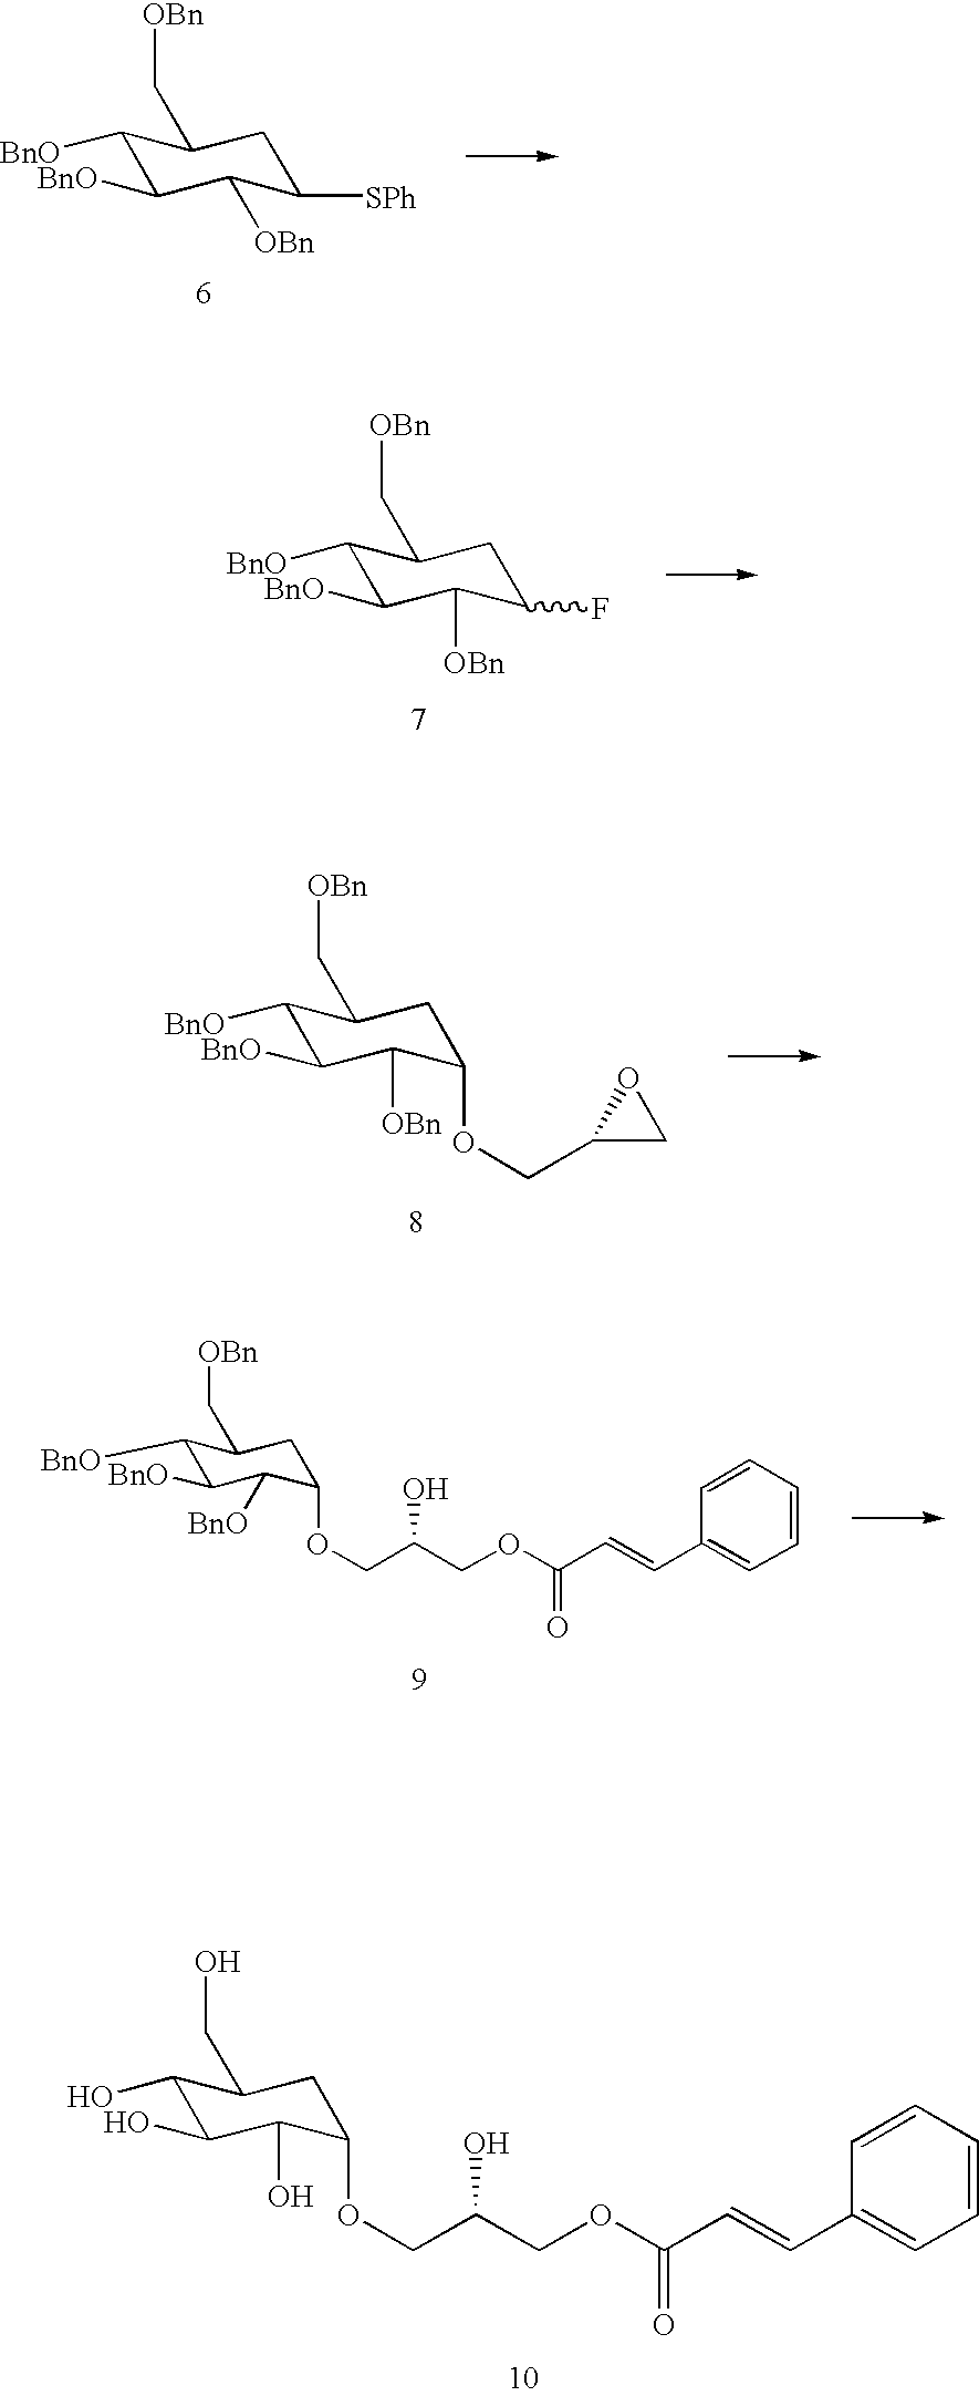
C1([BnO])C([BnO])C([OBn])C([SPh])CC1C[OBn].C1([BnO])C([BnO])C([BnO])C(OCC(COC(C=CC2=CC=CC=C2)=O)O)CC1C[OBn].C1(O)C(O)C(O)C(OCC(COC(C=CC2=CC=CC=C2)=O)O)CC1CO.C1([BnO])C([BnO])C([OBn])C(F)CC1C[OBn].C1([BnO])C([BnO])C([OBn])C(OCC2CO2)CC1C[OBn]
